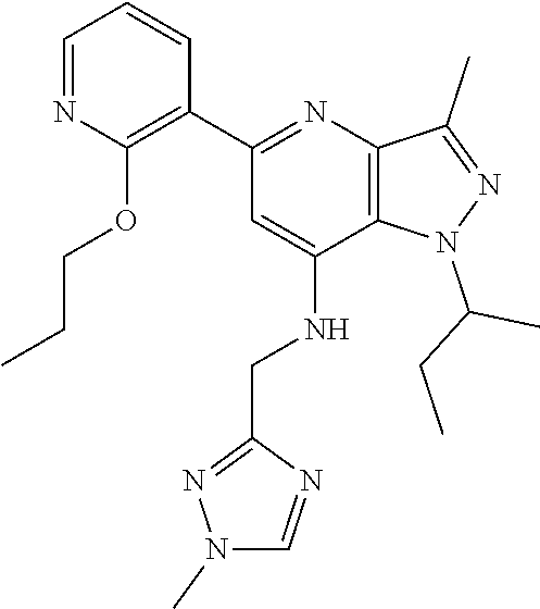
C(CC)(C)N1C2=C(C(C)=N1)N=C(C1=C(OCCC)N=CC=C1)C=C2NCC1=NN(C)C=N1
